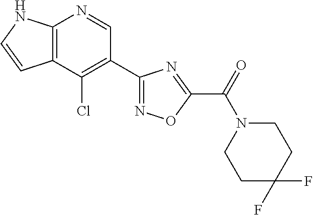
C12=C(C(Cl)=C(C3=NOC(C(=O)N4CCC(F)(F)CC4)=N3)C=N1)C=CN2
